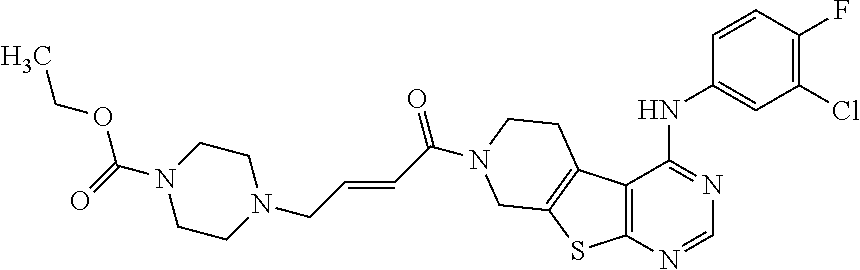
C1=CC(F)=C(Cl)C=C1NC1=NC=NC2=C1C1=C(S2)CN(C(C=CCN2CCN(C(=O)OCC)CC2)=O)CC1
